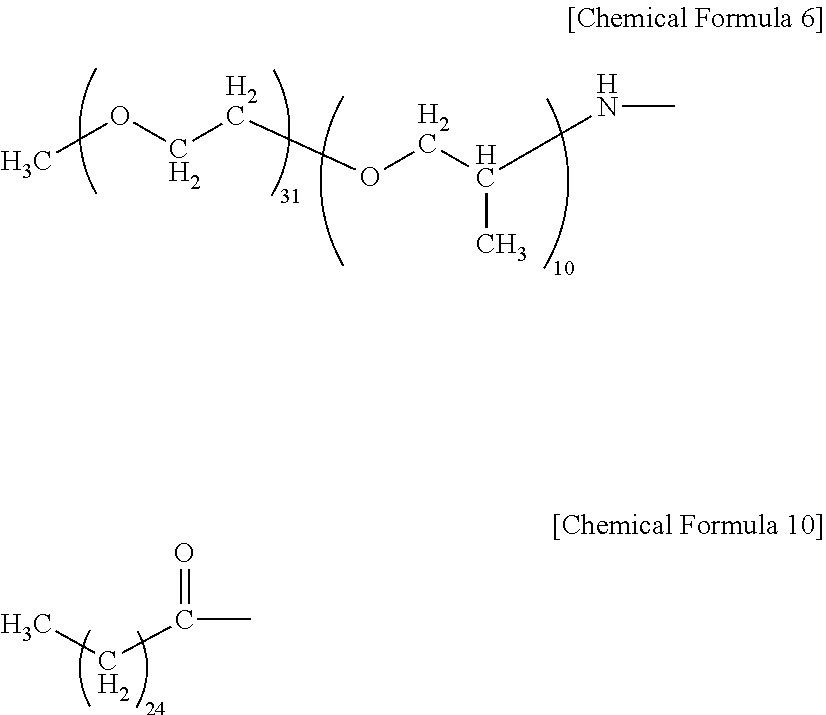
COCCOCC(NC)C.C(C(C)=O)C
